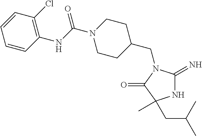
C1C(CN2C(=N)NC(C)(CC(C)C)C2=O)CCN(C(NC2=C(Cl)C=CC=C2)=O)C1
